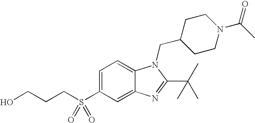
C12=CC(S(CCCO)(=O)=O)=CC=C1N(CC1CCN(C(C)=O)CC1)C(C(C)(C)C)=N2
